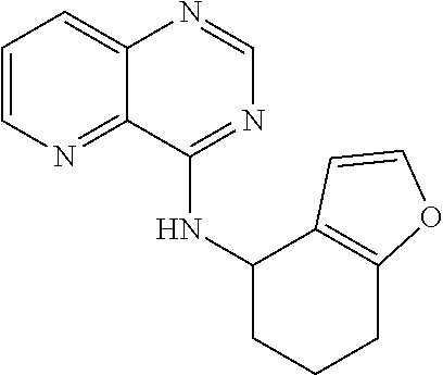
C1=CN=C2C(=C1)N=CN=C2NC1CCCC2=C1C=CO2
